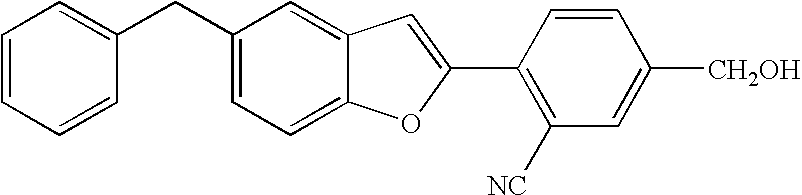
C1=CC(C2=CC3=CC(CC4=CC=CC=C4)=CC=C3O2)=C([NC])C=C1[CH2OH]
